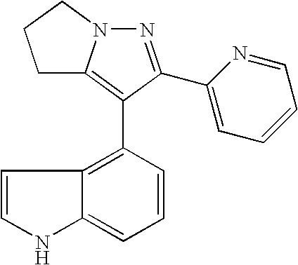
N1=C(C2=CC=CC=N2)C(C2=C3C(=CC=C2)NC=C3)=C2N1CCC2
